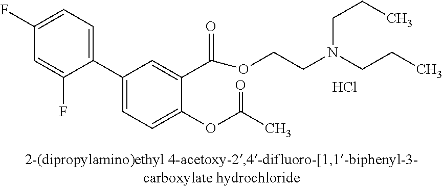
C1=C(F)C(C2=CC=C(OC(C)=O)C(C(OCCN(CCC)CCC)=O)=C2)=CC=C1F.Cl
